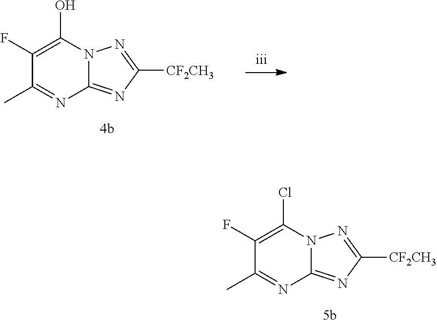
C1(F)=C(O)N2C(=NC([CF2CH3])=N2)N=C1C.C1(F)=C(Cl)N2C(=NC([CF2CH3])=N2)N=C1C
